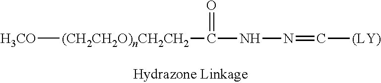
[H3CO][(CH2CH2O)nCH2CH2]C(NN=C[(LY)])=O
